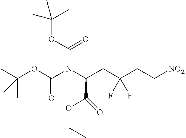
N(C(CC(CC[NO2])(F)F)C(=O)OCC)(C(OC(C)(C)C)=O)C(OC(C)(C)C)=O
